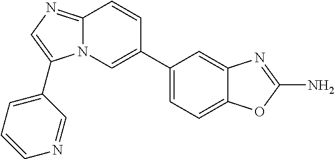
C12=NC=C(C3=CC=CN=C3)N1C=C(C1=CC=C3C(=C1)N=C(N)O3)C=C2
